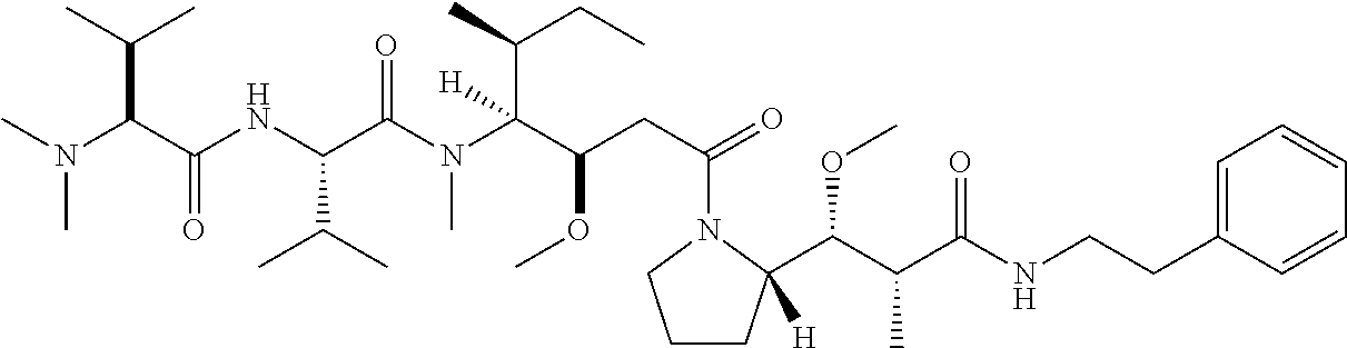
CN(C(C(NC(C(N(C(C(CC(=O)N1C([H])(C(C(C(NCCC2=CC=CC=C2)=O)C)OC)CCC1)OC)(C(C)CC)[H])C)=O)C(C)C)=O)C(C)C)C
